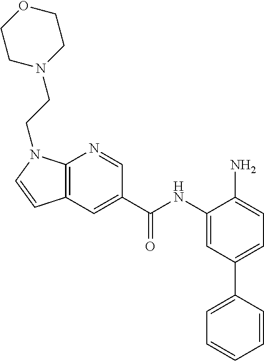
C12=C(N=CC(C(NC3=CC(C4=CC=CC=C4)=CC=C3N)=O)=C1)N(CCN1CCOCC1)C=C2
